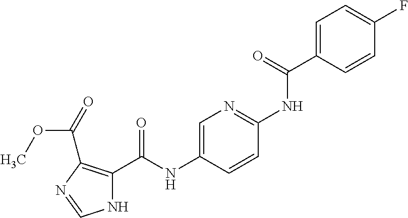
N1C(C(NC2=CN=C(NC(C3=CC=C(F)C=C3)=O)C=C2)=O)=C(C(=O)OC)N=C1
